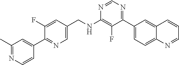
N1=CN=C(C2=CC=C3C(=C2)C=CC=N3)C(F)=C1NCC1=CN=C(C2=CC(C)=NC=C2)C(F)=C1
